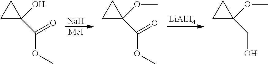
[Na].[MeI].[LiAlH4].C1C(C(OC)=O)(O)C1.C1C(C(OC)=O)(OC)C1.C1C(CO)(OC)C1
